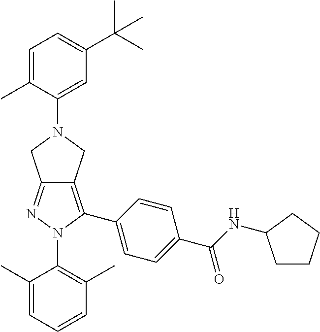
C1(C)=CC=CC(C)=C1N1C(C2=CC=C(C(NC3CCCC3)=O)C=C2)=C2C(=N1)CN(C1=CC(C(C)(C)C)=CC=C1C)C2
